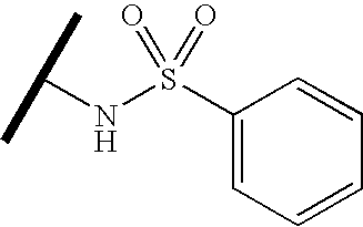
N(S(C1=CC=CC=C1)(=O)=O)C(C)C
